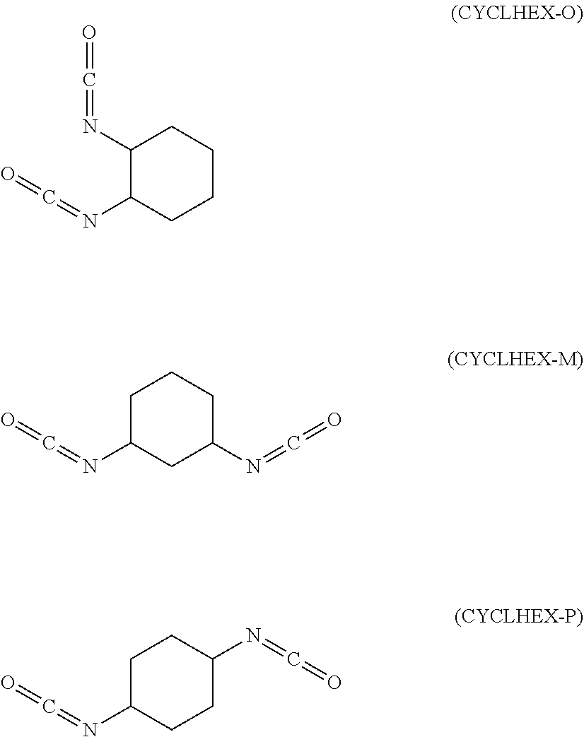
C1(N=C=O)C(N=C=O)CCCC1.C1C(N=C=O)CC(N=C=O)CC1.C1C(N=C=O)CCC(N=C=O)C1
